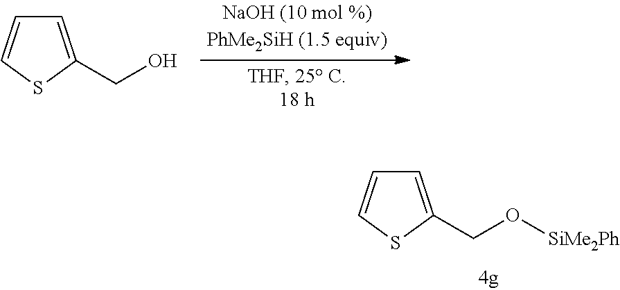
C1=C(CO)SC=C1.C1=C(CO[SiMe2Ph])SC=C1
